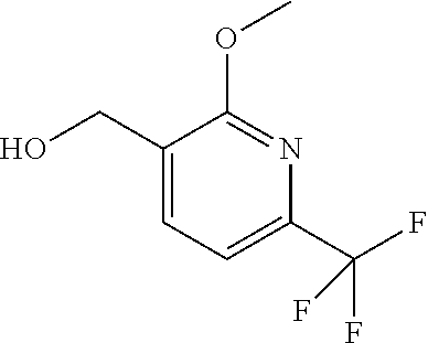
C1(C(F)(F)F)=CC=C(CO)C(OC)=N1
